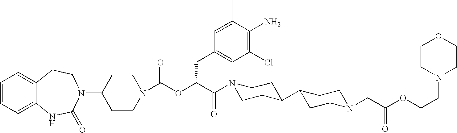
C1=CC=C2C(=C1)CCN(C1CCN(C(OC(C(N3CCC(C4CCN(CC(OCCN5CCOCC5)=O)CC4)CC3)=O)CC3=CC(Cl)=C(N)C(C)=C3)=O)CC1)C(=O)N2
